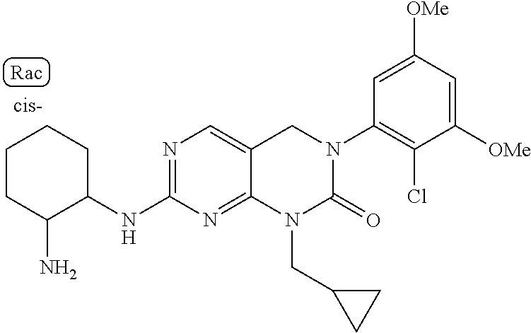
C1=C([OMe])C=C([OMe])C(Cl)=C1N1CC2=CN=C(NC3CCCCC3N)N=C2N(CC2CC2)C1=O
